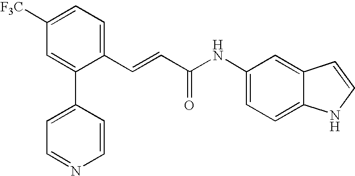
C1=C([F3C])C=C(C2=CC=NC=C2)C(C=CC(NC2=CC=C3C(=C2)C=CN3)=O)=C1
